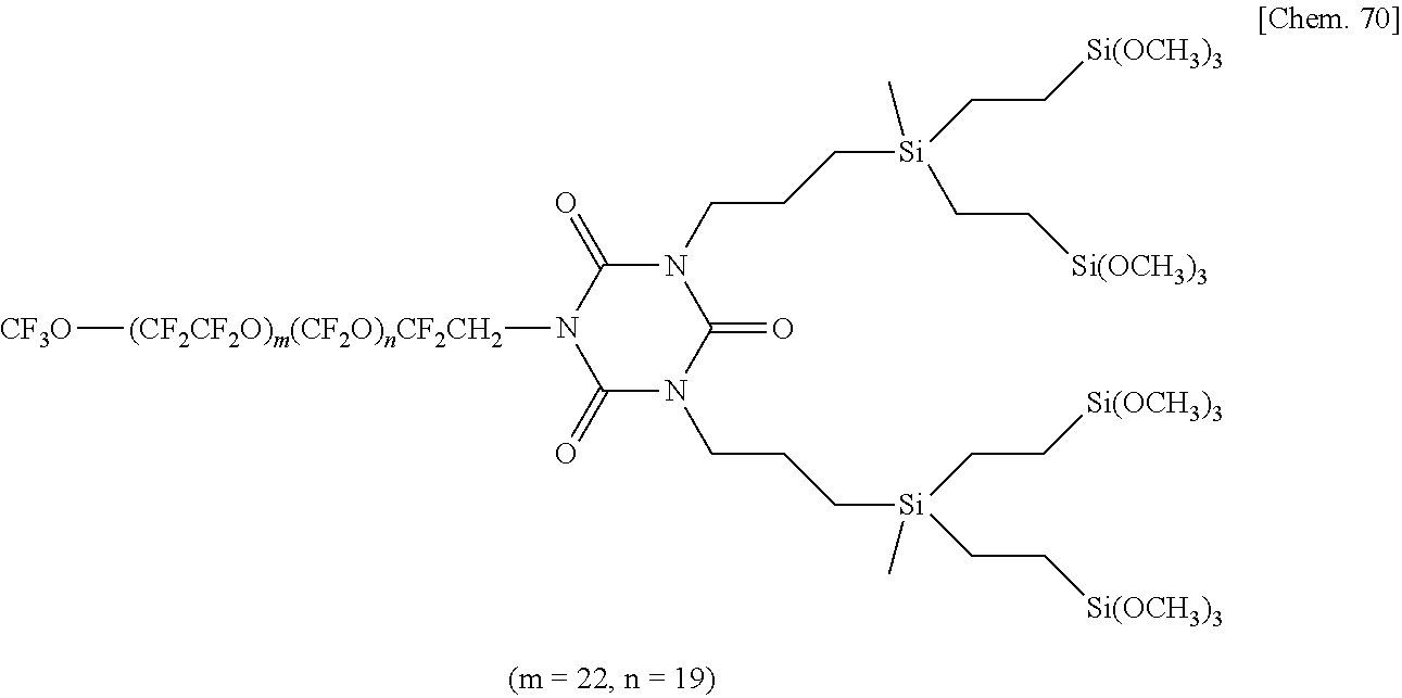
[(CF2CF2O)m(CF2O)nCF2CH2](N1C(=O)N(CCC[Si](C)(CC[Si(OCH3)3])CC[Si(OCH3)3])C(=O)N(CCC[Si](C)(CC[Si(OCH3)3])CC[Si(OCH3)3])C1=O)[CF3O]
